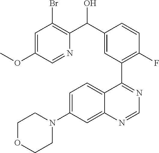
C1=C(N2CCOCC2)C=C2C(=C1)C(C1=C(F)C=CC(C(O)C3=C(Br)C=C(OC)C=N3)=C1)=NC=N2
